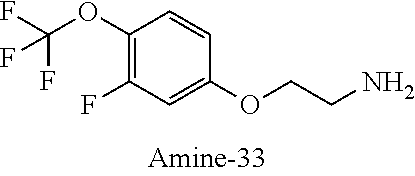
C1(OC(F)(F)F)=C(F)C=C(OCCN)C=C1
